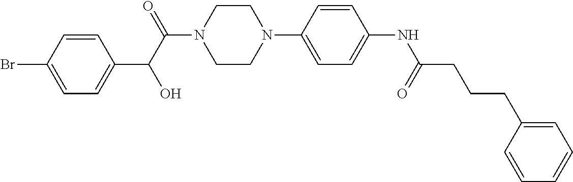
C1=CC(Br)=CC=C1C(C(=O)N1CCN(C2=CC=C(NC(CCCC3=CC=CC=C3)=O)C=C2)CC1)O
